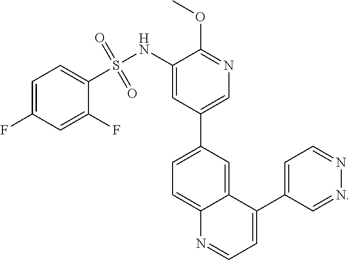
C12=CC(C3=CN=C(OC)C(NS(=O)(=O)C4=CC=C(F)C=C4F)=C3)=CC=C1N=CC=C2C1=CC=NN=C1
